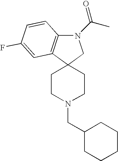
C12(CCN(CC3CCCCC3)CC1)CN(C(C)=O)C1=C2C=C(F)C=C1
